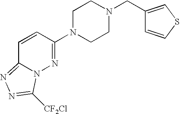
C1N(C2=NN3C(=NN=C3[CF2Cl])C=C2)CCN(CC2=CSC=C2)C1
